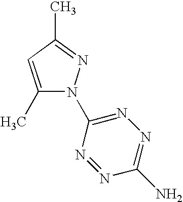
N1=NC(N)=NN=C1N1C(C)=CC(C)=N1
